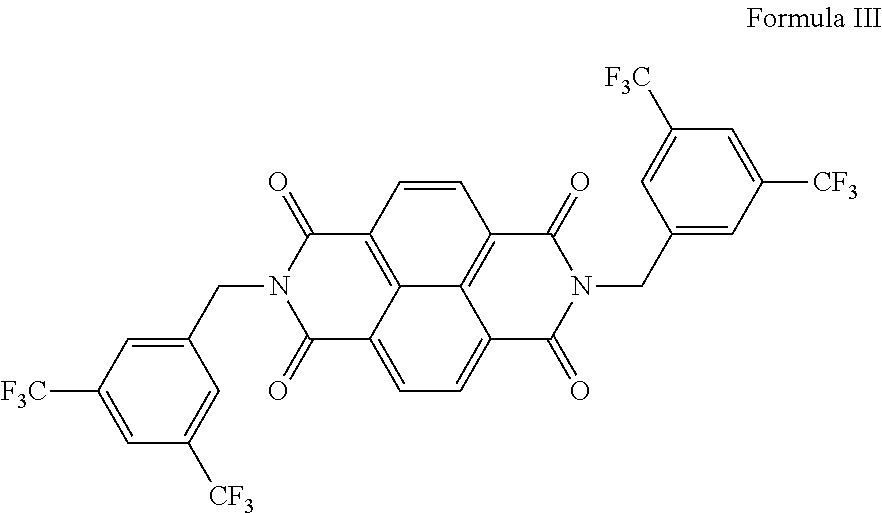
C1(CN2C(=O)C3=CC=C4C5=C(C=CC(=C35)C2=O)C(=O)N(CC2=CC([CF3])=CC([F3C])=C2)C4=O)=CC([F3C])=CC([CF3])=C1
